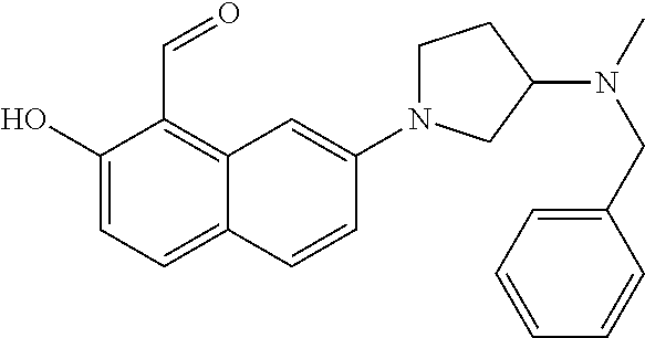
C1(O)=CC=C2C(=C1C=O)C=C(N1CCC(N(CC3=CC=CC=C3)C)C1)C=C2
